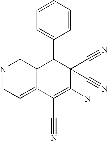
N1CC=C2C(C1)C(C1=CC=CC=C1)C(C#N)(C#N)C(N)=C2C#N
